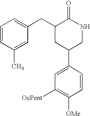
C1=CC(C)=CC(CC2CC(C3=CC([OcPent])=C([OMe])C=C3)CNC2=O)=C1
